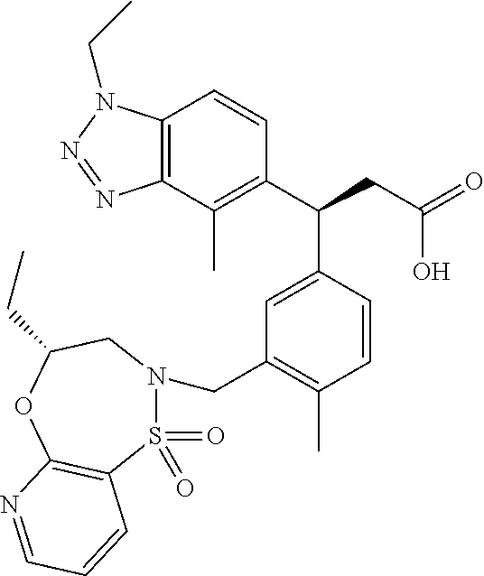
C12=C(C(C)=C(C(C3=CC(CN4S(=O)(=O)C5=C(OC(CC)C4)N=CC=C5)=C(C)C=C3)CC(O)=O)C=C1)N=NN2CC
